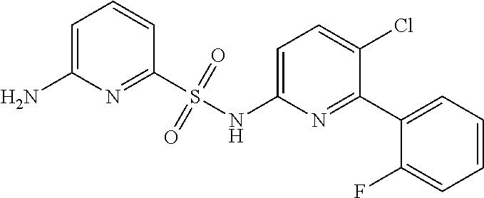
C1=C(N)N=C(S(NC2=CC=C(Cl)C(C3=CC=CC=C3F)=N2)(=O)=O)C=C1
